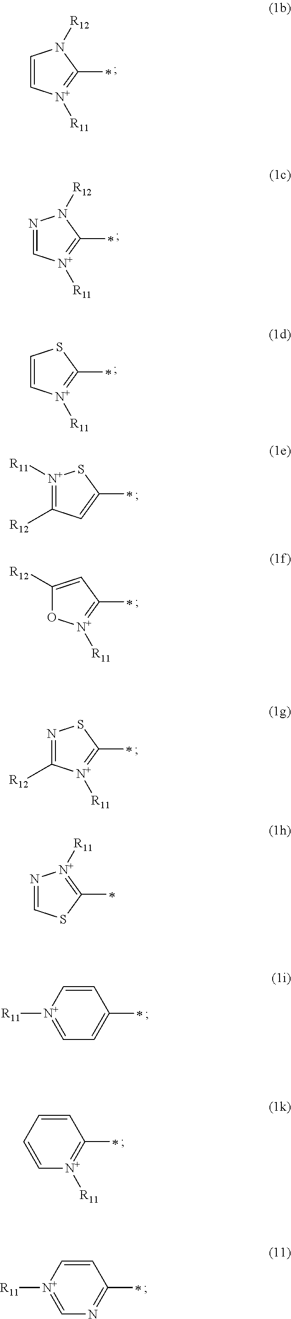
C1=C[N+]([R11])=C(C)N1[R12].N1=C[N+]([R11])=C(C)N1[R12].C1=C[N+]([R11])=C(C)S1.[N+]1([R11])=C([R12])C=C(C)S1.C1([R12])=CC(C)=[N+]([R11])O1.N1=C([R12])[N+]([R11])=C(C)S1.N1=CSC(C)=[N+]1[R11].[R11][N+]1=CC=C(C)C=C1.C1=CC=CC(C)=[N+]1[R11].[R11][N+]1=CN=C(C)C=C1
